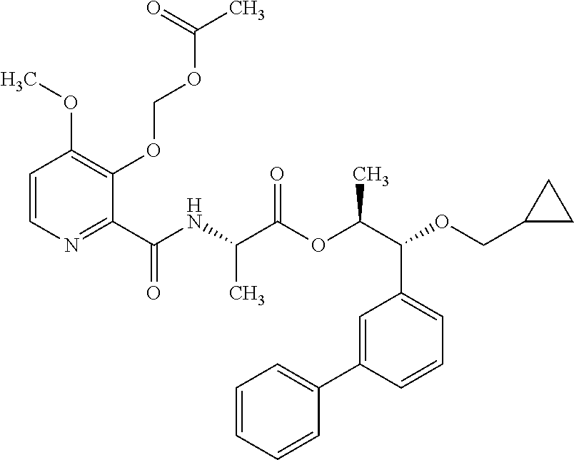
C1=CN=C(C(NC(C(OC(C(OCC2CC2)C2=CC=CC(C3=CC=CC=C3)=C2)C)=O)C)=O)C(OCOC(C)=O)=C1OC
